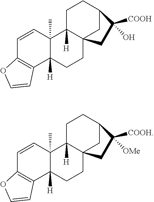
C1=CC2(C)C([H])(C3=C1OC=C3)CCC13C2([H])CCC(C1)C([COOH])(O)C3.C1=CC2(C)C([H])(C3=C1OC=C3)CCC13C2([H])CCC(C1)C([COOH])([OMe])C3
